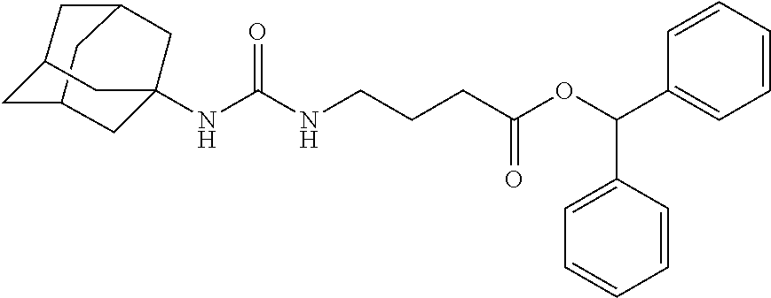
C12CC3CC(CC(NC(NCCCC(OC(C4=CC=CC=C4)C4=CC=CC=C4)=O)=O)(C1)C3)C2
